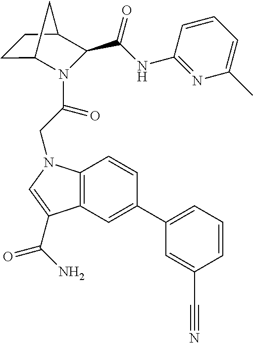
C12=C(N(CC(=O)N3C4CCC(C3C(NC3=NC(C)=CC=C3)=O)C4)C=C1C(N)=O)C=CC(C1=CC=CC(C#N)=C1)=C2
